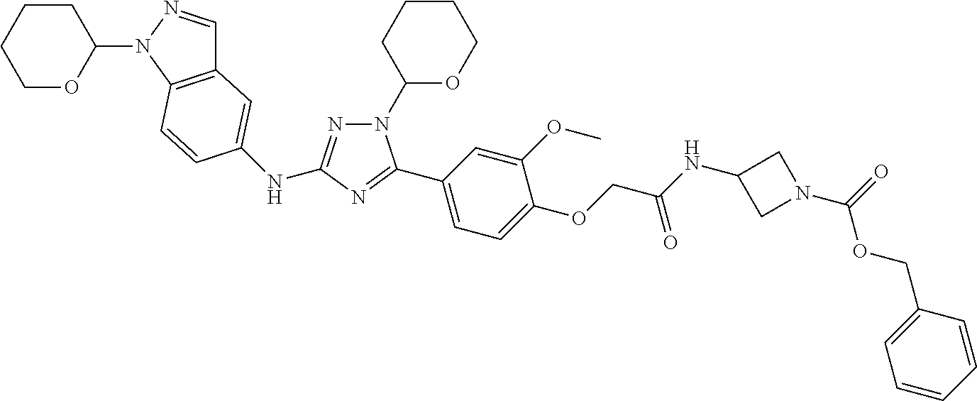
C12=C(N(C3CCCCO3)N=C1)C=CC(NC1=NN(C3OCCCC3)C(C3=CC=C(OCC(=O)NC4CN(C(=O)OCC5=CC=CC=C5)C4)C(OC)=C3)=N1)=C2
